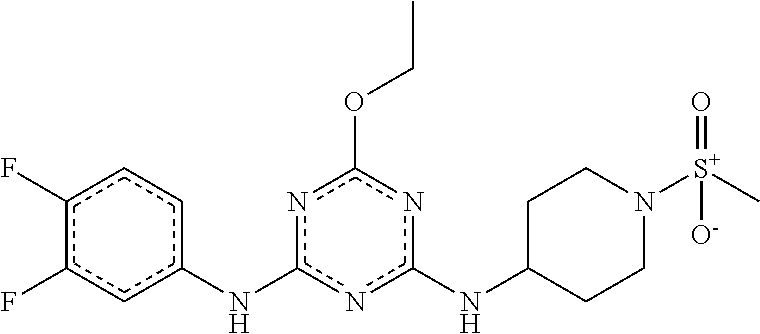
C1C(Nc2nc(Nc3ccc(F)c(F)c3)nc(OCC)n2)CCN([S+](=O)(C)[O-])C1
